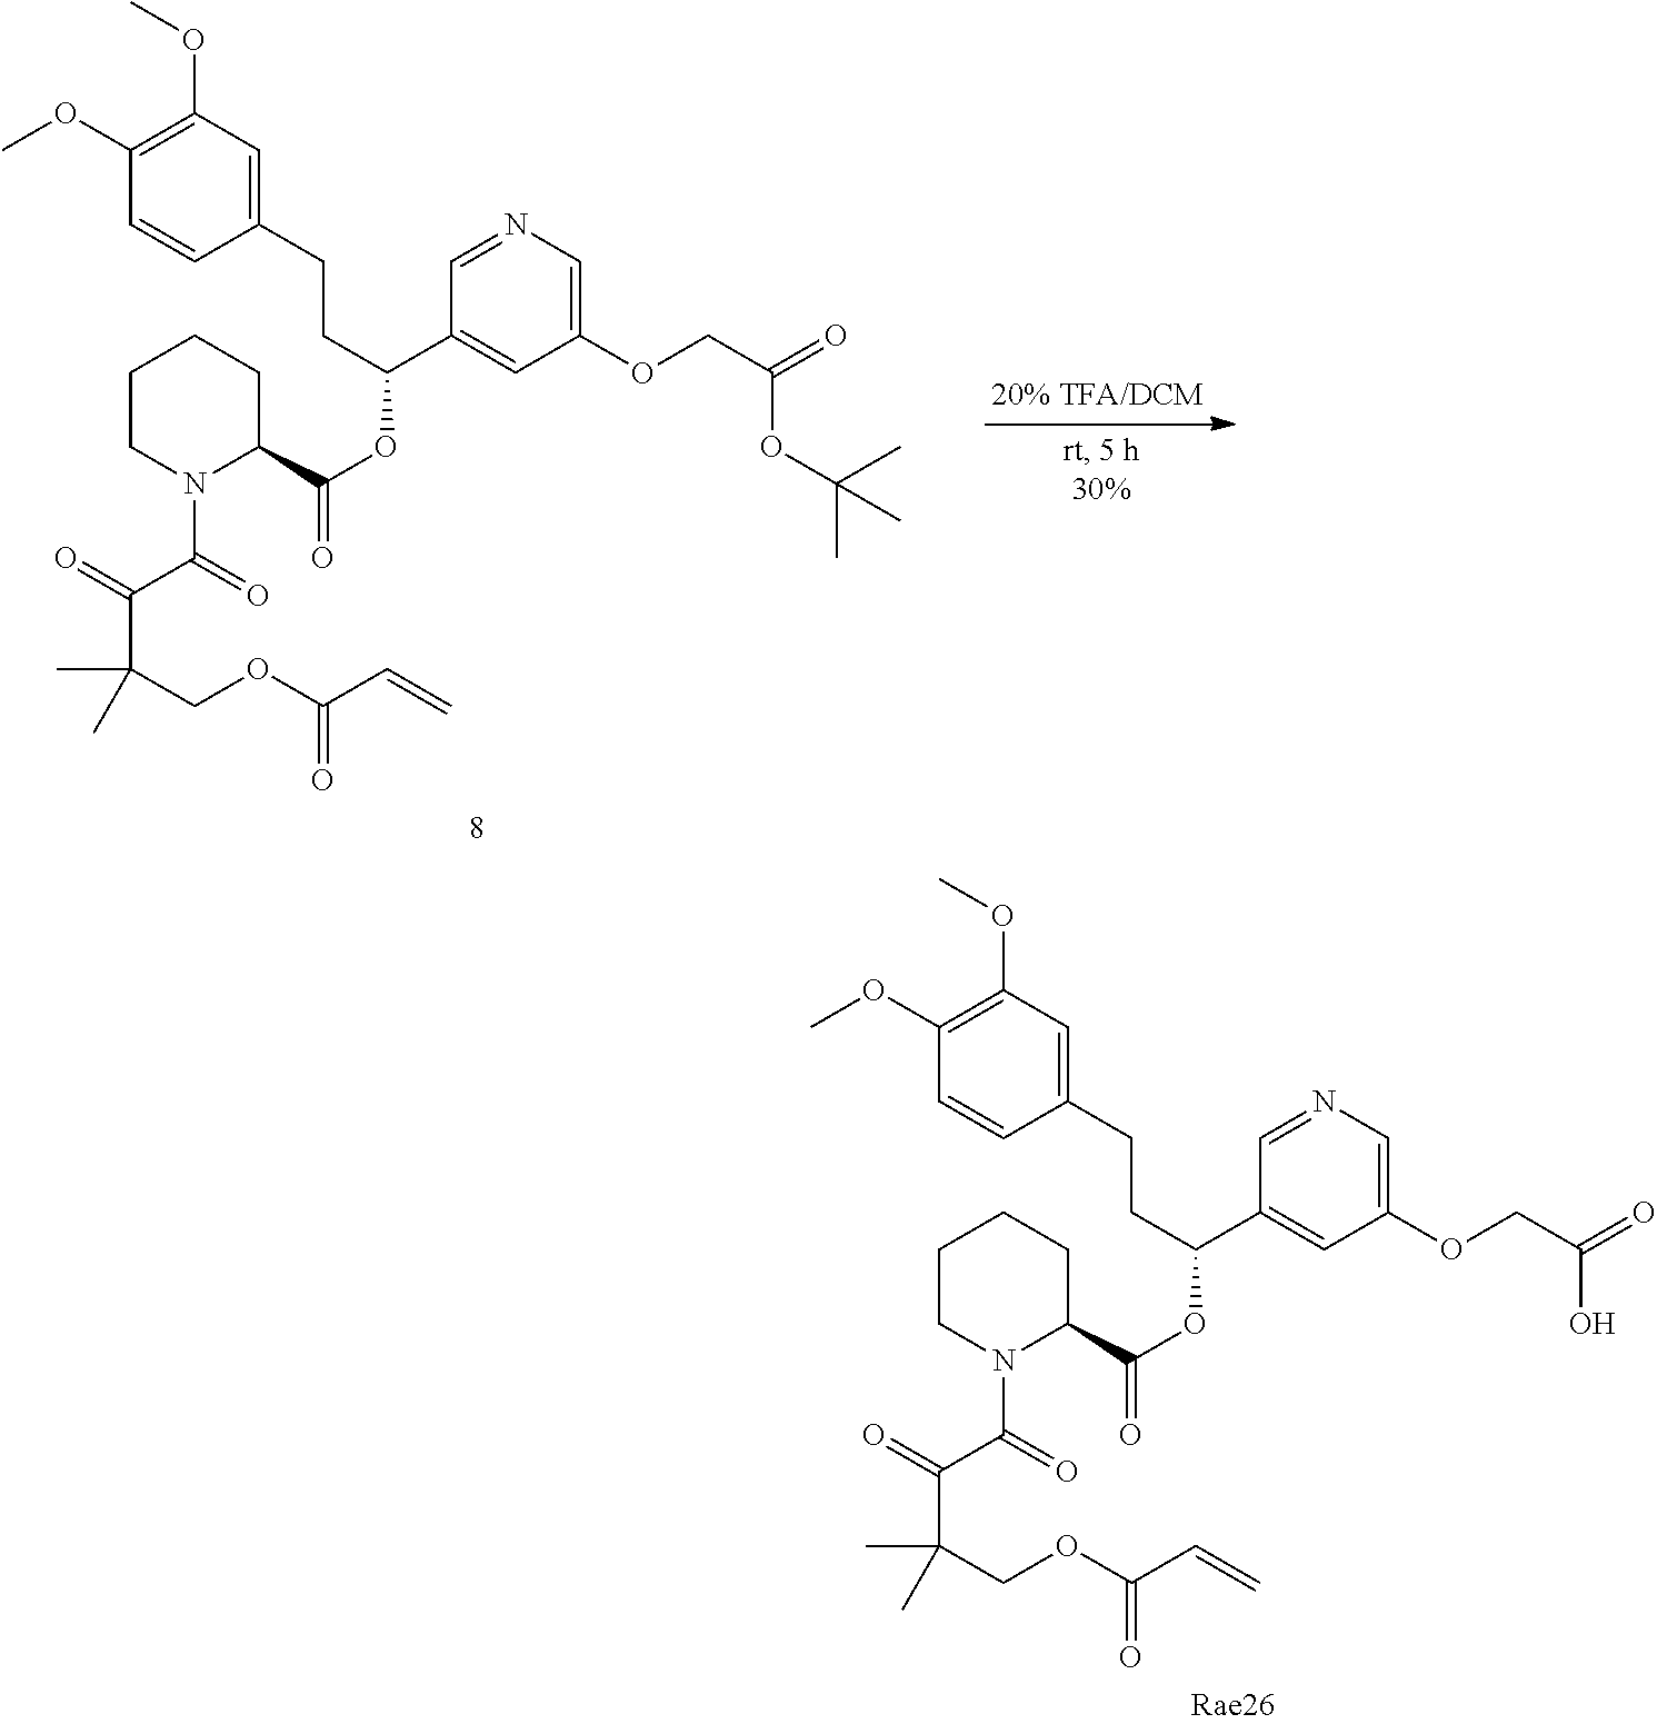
C1(CCC(OC(=O)C2CCCCN2C(=O)C(=O)C(COC(C=C)=O)(C)C)C2=CC(OCC(=O)OC(C)(C)C)=CN=C2)=CC(OC)=C(OC)C=C1.C1(CCC(OC(=O)C2CCCCN2C(=O)C(=O)C(COC(C=C)=O)(C)C)C2=CC(OCC(=O)O)=CN=C2)=CC(OC)=C(OC)C=C1
